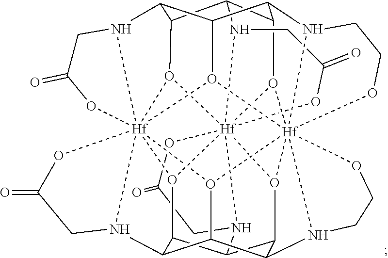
C12C3C4C5C6C1O1[Hf]789%10%11(N6CC(=O)O7)O5[Hf]567%12%13(N4CCO5)O3[Hf]1345%14(N2CC(=O)O3)O8C1C(C(O46)C(N7CCO%12)C(O9%13)C1N%10CC(=O)O%11)N5CC(=O)O%14
